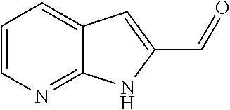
C1=CN=C2C(=C1)C=C(C=O)N2
